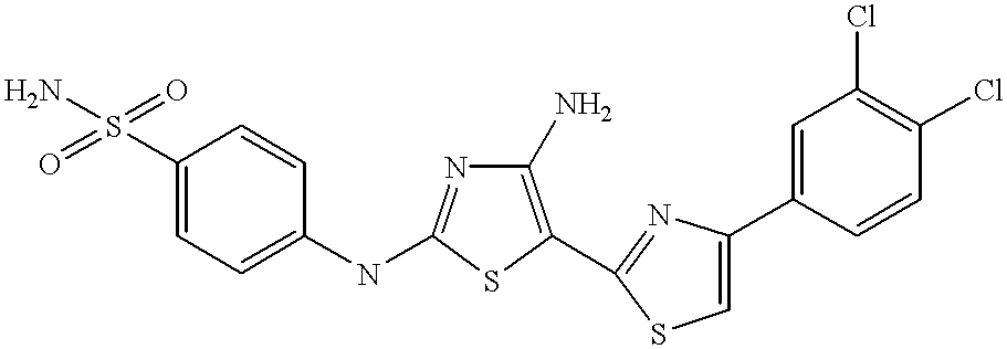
C1(S(=O)(=O)N)=CC=C(NC2=NC(N)=C(C3=NC(C4=CC(Cl)=C(Cl)C=C4)=CS3)S2)C=C1
